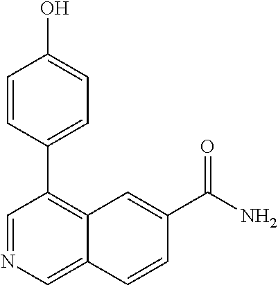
C1=CC(C2=C3C(=CN=C2)C=CC(C(N)=O)=C3)=CC=C1O
